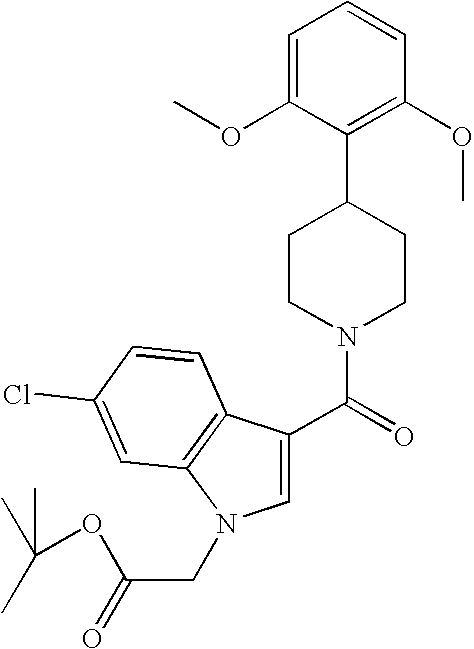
C1=C(C(=O)N2CCC(C3=C(OC)C=CC=C3OC)CC2)C2=C(N1CC(OC(C)(C)C)=O)C=C(Cl)C=C2
